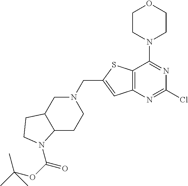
C12=C(N=C(Cl)N=C1N1CCOCC1)C=C(CN1CC3C(CC1)N(C(OC(C)(C)C)=O)CC3)S2
